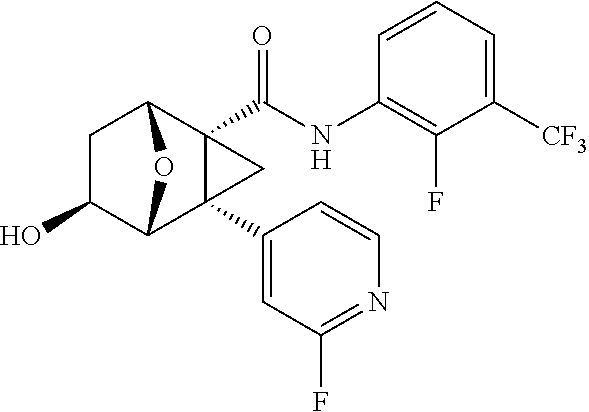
C1C(O)C2C3(C4=CC(F)=NC=C4)C(C(NC4=C(F)C([CF3])=CC=C4)=O)(C1O2)C3
